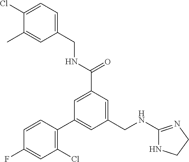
C1(CNC(=O)C2=CC(C3=C(Cl)C=C(F)C=C3)=CC(CNC3=NCCN3)=C2)=CC=C(Cl)C(C)=C1
